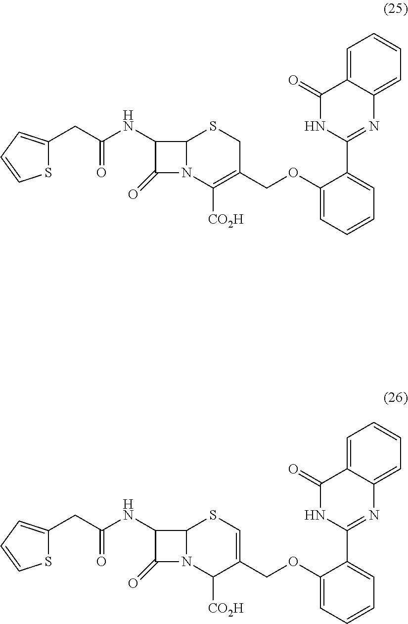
C1(OCC2=C([CO2H])N3C(SC2)C(NC(=O)CC2=CC=CS2)C3=O)=CC=CC=C1C1=NC2=CC=CC=C2C(=O)N1.C1(OCC2=CSC3N(C2[CO2H])C(=O)C3NC(=O)CC2=CC=CS2)=CC=CC=C1C1=NC2=CC=CC=C2C(=O)N1
